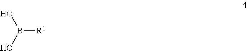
B([R1])(O)O
